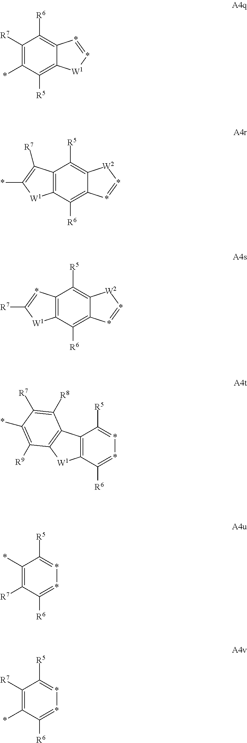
C1([R7])=C(*)C([R5])=C2C(=C1[R6])*=*[W1]2.C12=C(C([R6])=C3C(=C1[R5])[W2]*=*3)[W1]C(*)=C2[R7].C12=C(C([R6])=C3C(=C1[R5])[W2]*=*3)[W1]C([R7])=*2.C12=C(C([R6])=**=C1[R5])[W1]C1=C2C([R8])=C([R7])C(*)=C1[R9].C1(*)=C([R7])C([R6])=**=C1[R5].C1([R7])=C(*)C([R6])=**=C1[R5]
